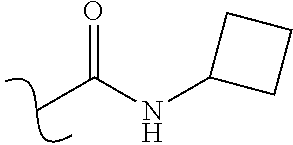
O=C(NC1CCC1)C
